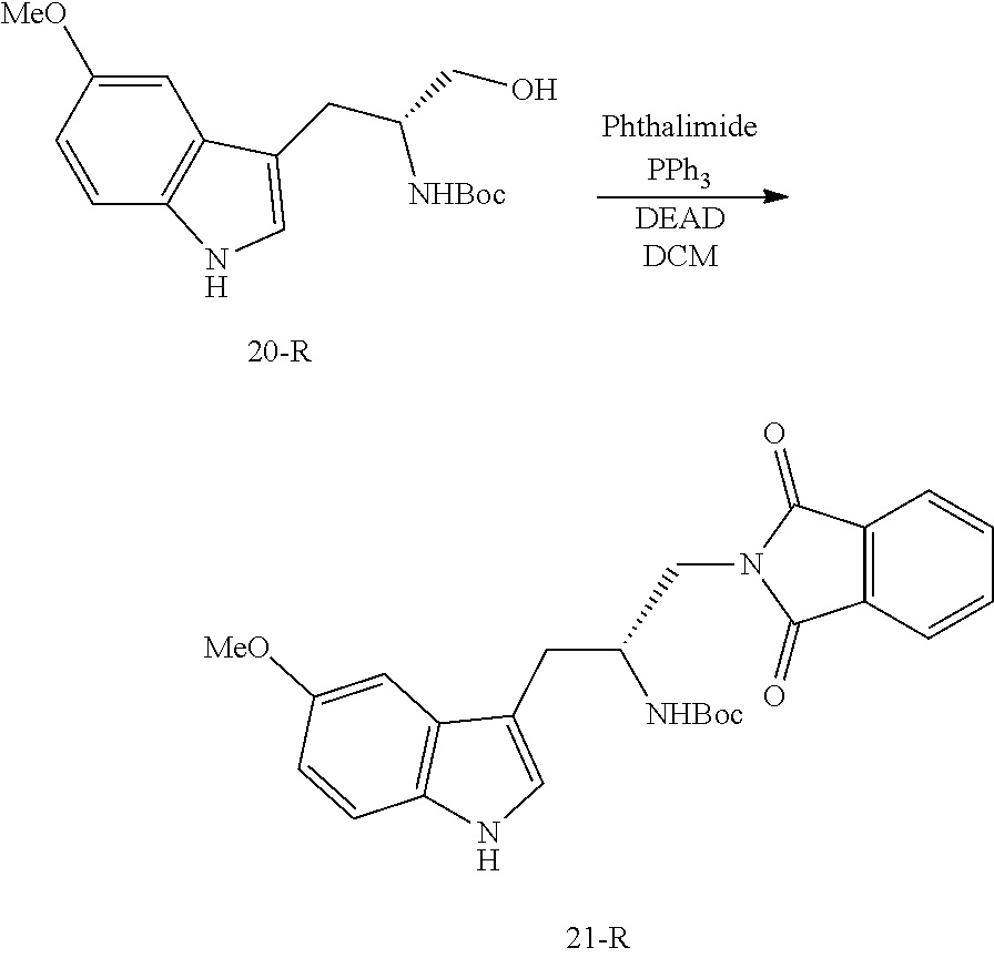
C1=C([MeO])C=CC2=C1C(CC(CO)[NHBoc])=CN2.[PhthalimidePPh3].[DEADDCM].C1=C([MeO])C=CC2=C1C(CC(CN1C(=O)C3=C(C1=O)C=CC=C3)[NHBoc])=CN2
